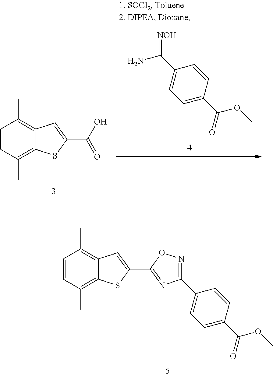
C1=CC(C)=C2C(=C1C)C=C(C1=NC(C3=CC=C(C(=O)OC)C=C3)=NO1)S2.C1=C(C(N)=[NOH])C=CC(C(=O)OC)=C1.C1=CC(C)=C2C(=C1C)C=C(C(O)=O)S2
